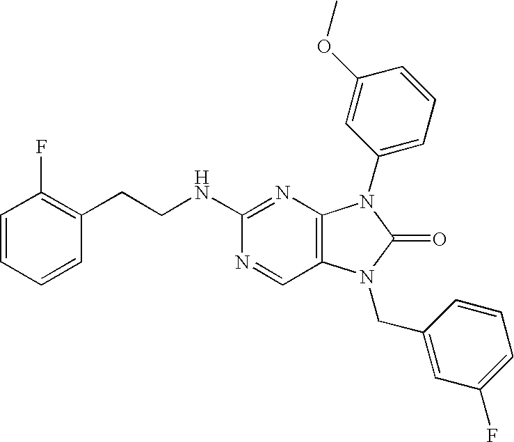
C(NC1=NC2=C(C=N1)N(CC1=CC(F)=CC=C1)C(=O)N2C1=CC=CC(OC)=C1)CC1=C(F)C=CC=C1
